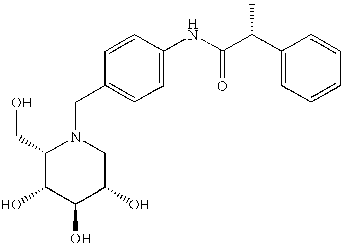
C1(CO)C(O)C(O)C(O)CN1CC1=CC=C(NC(C(C2=CC=CC=C2)C)=O)C=C1
